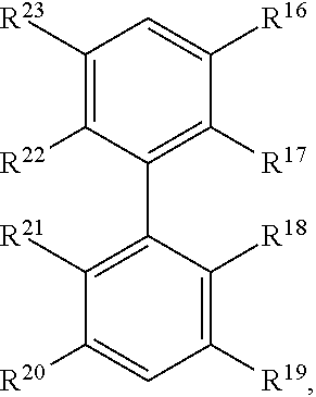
C1([R23])=C([R22])C(C2=C([R21])C([R20])=CC([R19])=C2[R18])=C([R17])C([R16])=C1
